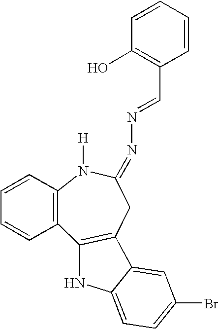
N1C2=CC=C(Br)C=C2C2=C1C1=C(C=CC=C1)N([H])C(=NN=CC1=C(O)C=CC=C1)C2
